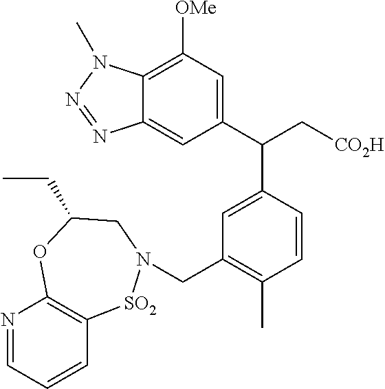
N1=CC=CC2=C1OC(CC)CN(CC1=C(C)C=CC(C(C3=CC([OMe])=C4C(=C3)N=NN4C)C[CO2H])=C1)[SO2]2
